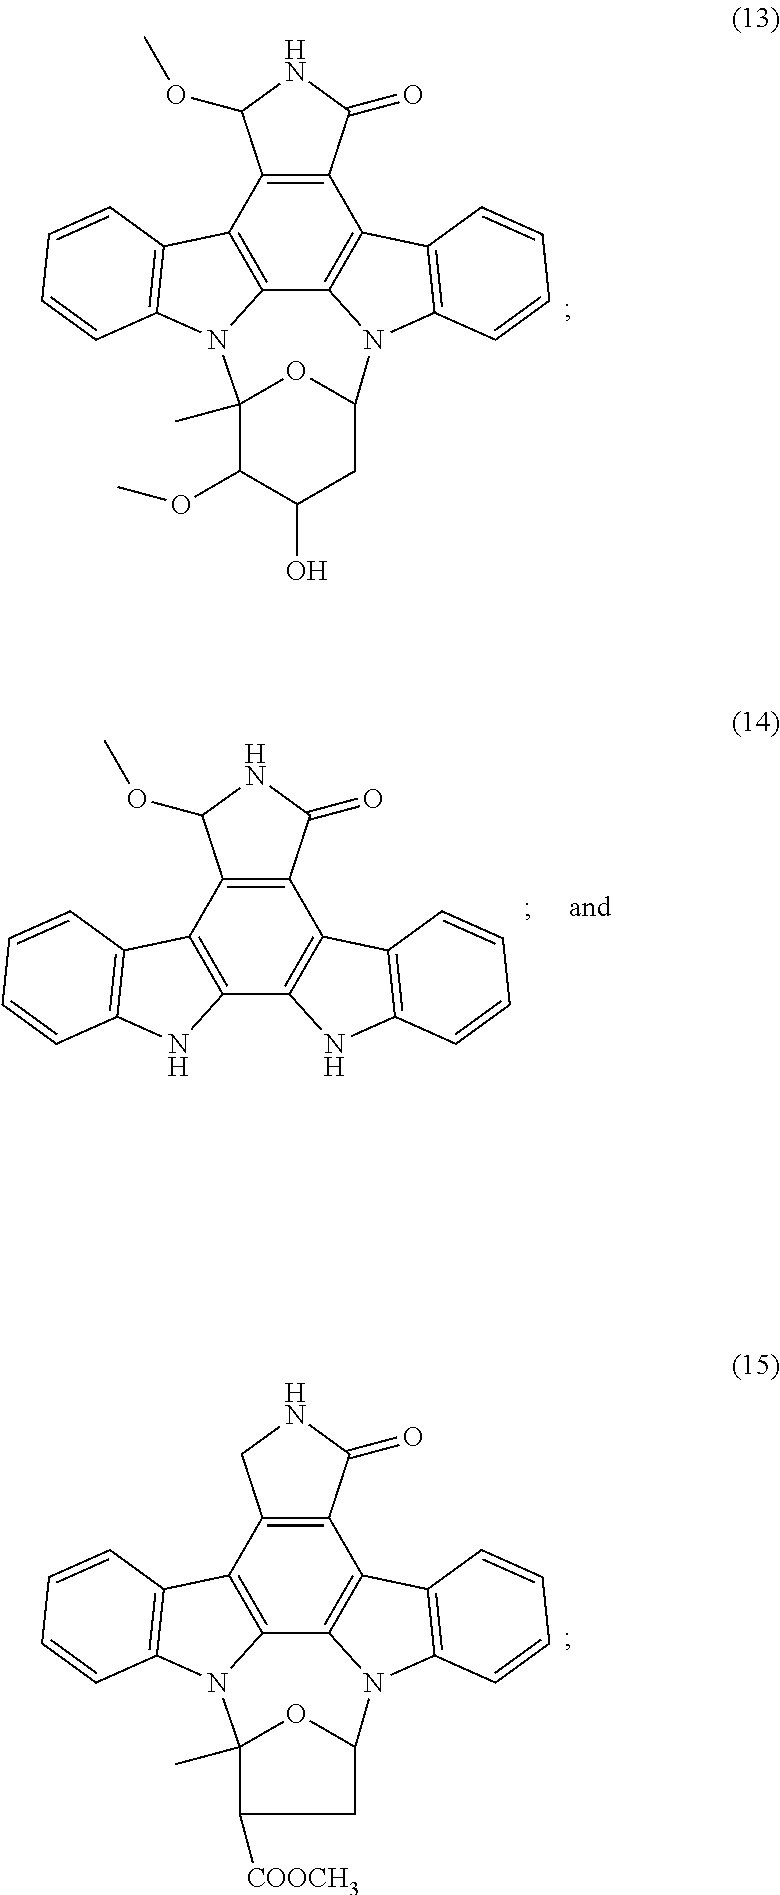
C12=C(C3=C4C5=C1C1=C(N5C5CC(O)C(OC)C(C)(N4C4=C3C=CC=C4)O5)C=CC=C1)C(OC)NC2=O.C12=C(C3=C(C4=C1C1=C(N4)C=CC=C1)NC1=C3C=CC=C1)C(OC)NC2=O.C12=C(C3=C4C5=C1C1=C(N5C5CC([COOCH3])C(C)(N4C4=C3C=CC=C4)O5)C=CC=C1)CNC2=O
